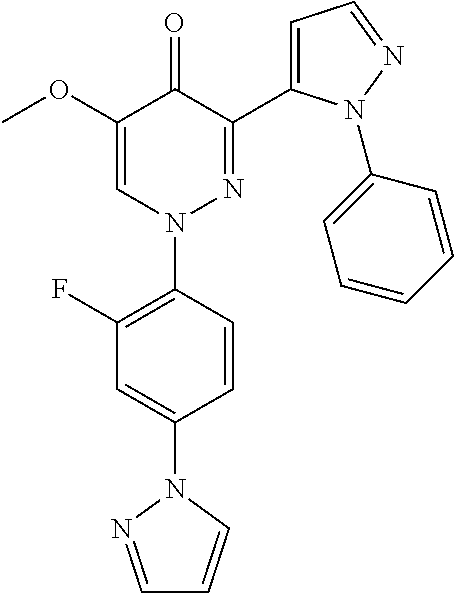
C1=CC(N2N=C(C3=CC=NN3C3=CC=CC=C3)C(=O)C(OC)=C2)=C(F)C=C1N1N=CC=C1
